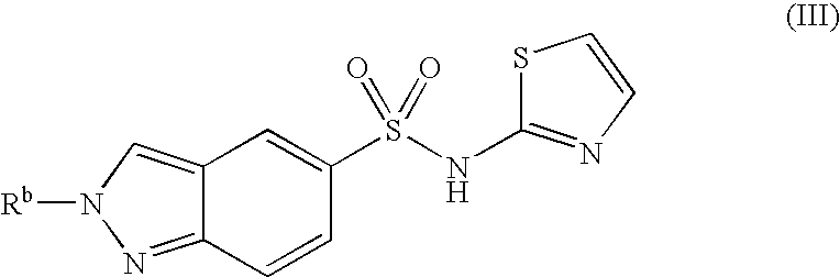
C1(S(NC2=NC=CS2)(=O)=O)=CC2=CN([Rb])N=C2C=C1
